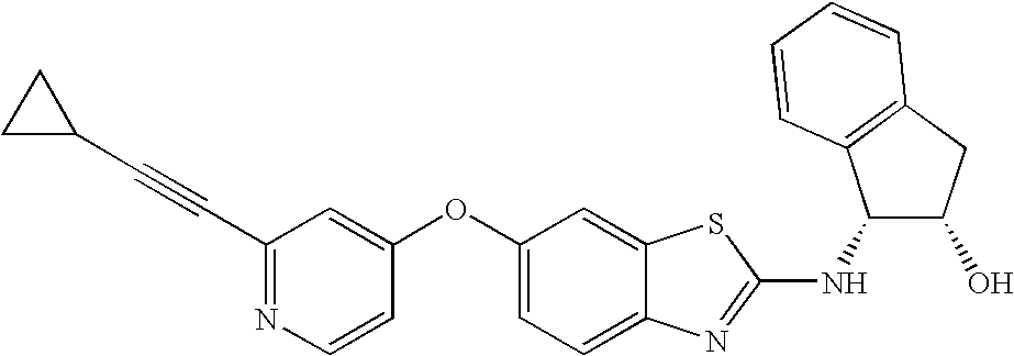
N1=C(C#CC2CC2)C=C(OC2=CC=C3C(=C2)SC(NC2C(O)CC4=C2C=CC=C4)=N3)C=C1
